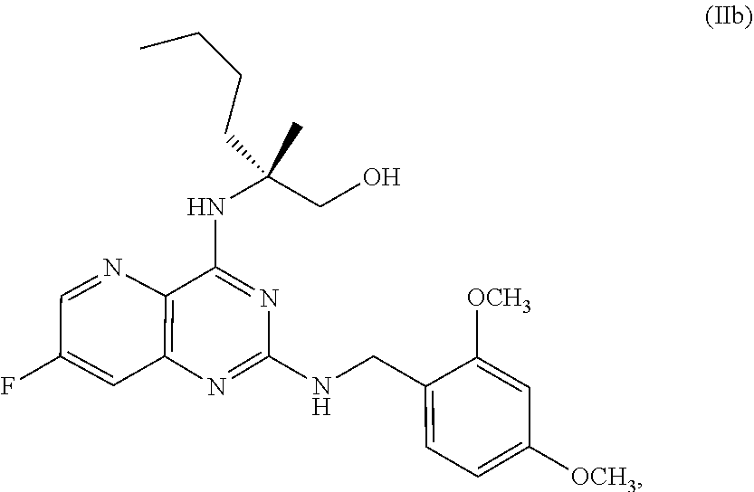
C1(NCC2=CC=C([OCH3])C=C2[OCH3])=NC2=C(C(NC(C)(CO)CCCC)=N1)N=CC(F)=C2
